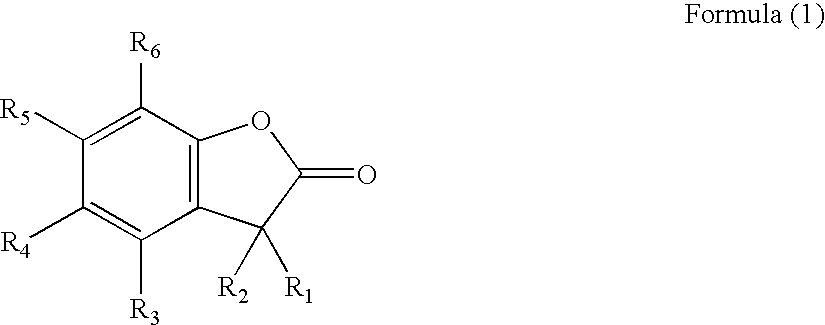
C1([R6])=C([R5])C([R4])=C([R3])C2=C1OC(=O)C2([R2])[R1]
